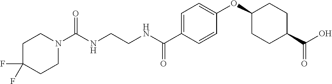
C(NCCNC(C1=CC=C(OC2CCC(C(O)=O)CC2)C=C1)=O)(=O)N1CCC(F)(F)CC1
